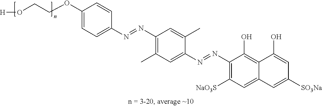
C1(OCCO[H])=CC=C(N=NC2=C(C)C=C(N=NC3=C([NaO3S])C=C4C(=C3O)C(O)=CC([SO3Na])=C4)C(C)=C2)C=C1
